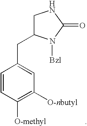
C1=CC([O-methyl])=C([O-nbutyl])C=C1CC1CNC(=O)N1[Bzl]
